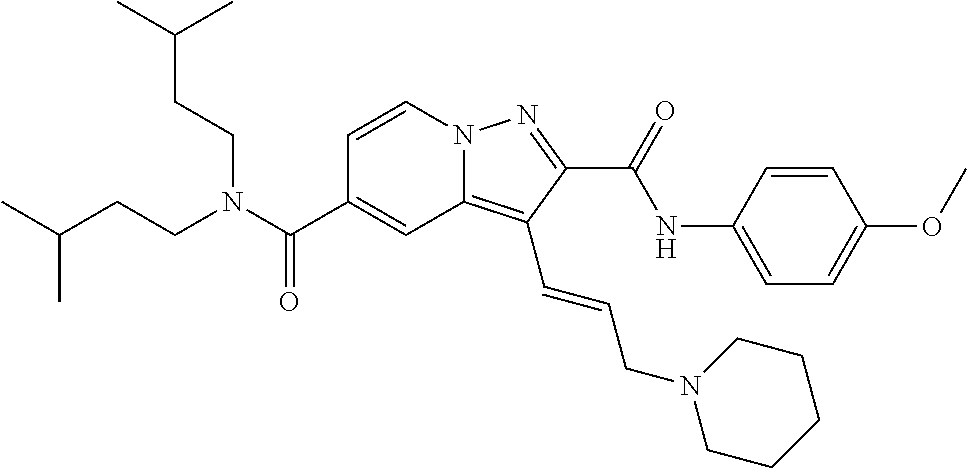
C1=CN2C(=C(C=CCN3CCCCC3)C(C(=O)NC3=CC=C(OC)C=C3)=N2)C=C1C(N(CCC(C)C)CCC(C)C)=O
